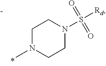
C1N(C)CCN(S([Rd])(=O)=O)C1.[-]
